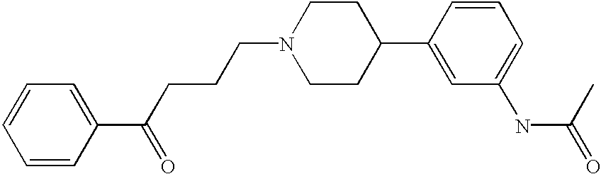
C1=CC(C(CCCN2CCC(C3=CC(NC(=O)C)=CC=C3)CC2)=O)=CC=C1
